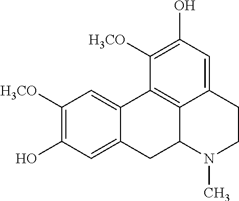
C1([H3CO])=C(O)C=C2C(=C1)C1=C3C(C2)N(C)CCC3=CC(O)=C1[H3CO]
